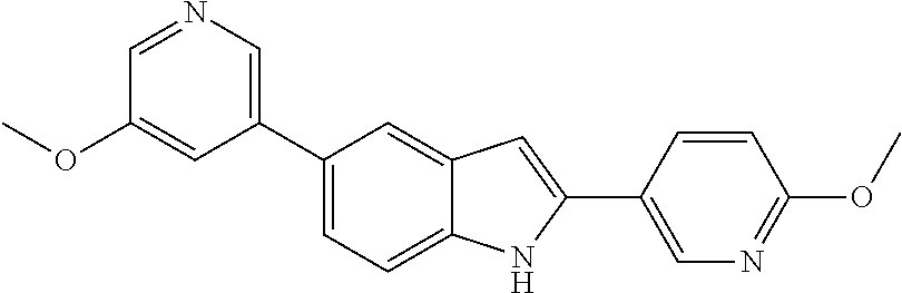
C1=NC=C(C2=CC=C3C(=C2)C=C(C2=CN=C(OC)C=C2)N3)C=C1OC
